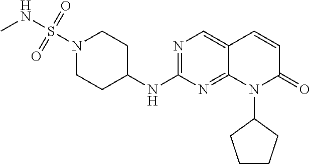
N1(S(NC)(=O)=O)CCC(NC2=NC=C3C(=N2)N(C2CCCC2)C(=O)C=C3)CC1
